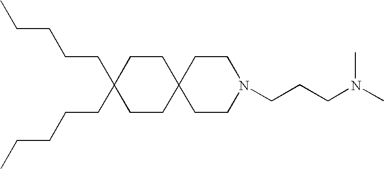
C1(CCCCC)(CCCCC)CCC2(CC1)CCN(CCCN(C)C)CC2
